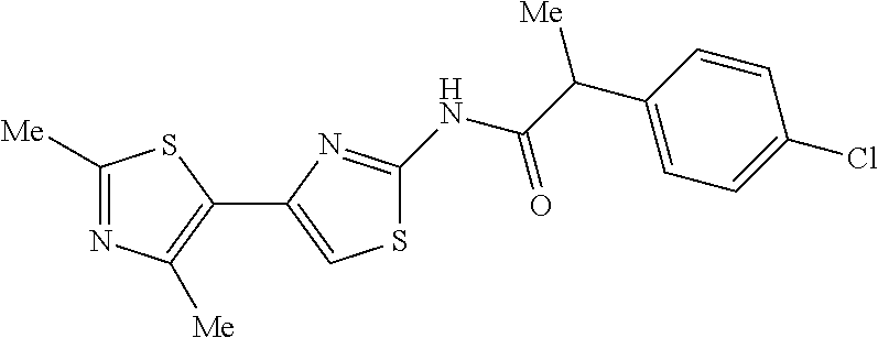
C1([Me])=NC([Me])=C(C2=CSC(NC(C(C3=CC=C(Cl)C=C3)[Me])=O)=N2)S1
